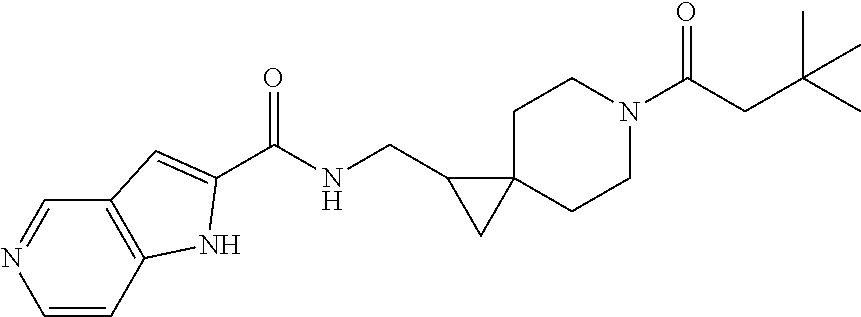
C1=CC2=C(C=N1)C=C(C(NCC1CC13CCN(C(CC(C)(C)C)=O)CC3)=O)N2
